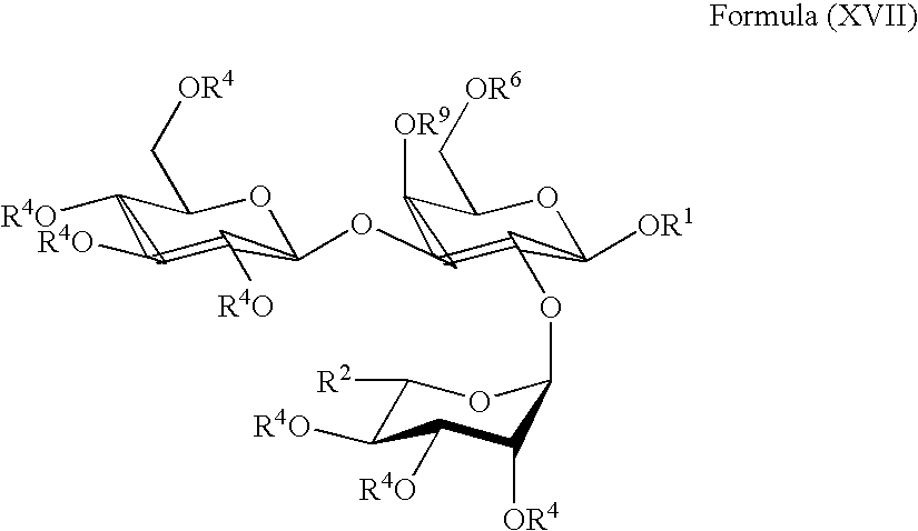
C1([R4O])C([R4O])=C([R4O])C(OC2=C(OC3C([OR4])C([R4O])C([R4O])C([R2])O3)C([OR1])OC(C[OR6])C2[OR9])OC1C[OR4]
